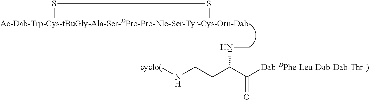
[cyclo(]NCCC(C([Dab-DPhe-Leu-Dab-Dab-Thr-)])=O)NC.[Ac-Dab-Trp-Cys-tBuGly-Ala-Ser-DPro-Pro-Nle-Ser-Tyr-Cys-Orn-Dab]1SS1
